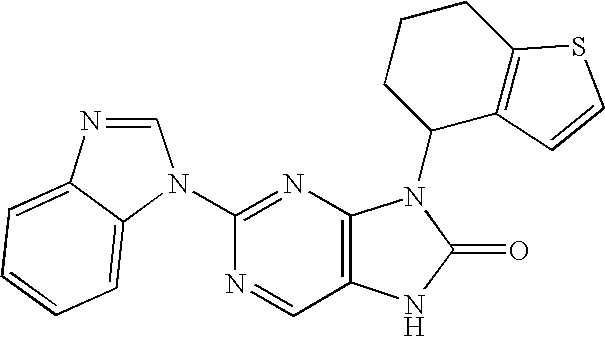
C1(N2C=NC3=CC=CC=C32)=NC2=C(C=N1)NC(=O)N2C1C2=C(CCC1)SC=C2
